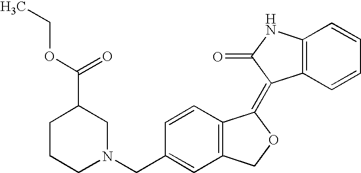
C1=CC(CN2CC(C(OCC)=O)CCC2)=CC2=C1C(=C1C3=C(C=CC=C3)NC1=O)OC2
